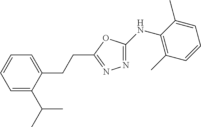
C1(NC2=C(C)C=CC=C2C)=NN=C(CCC2=CC=CC=C2C(C)C)O1
